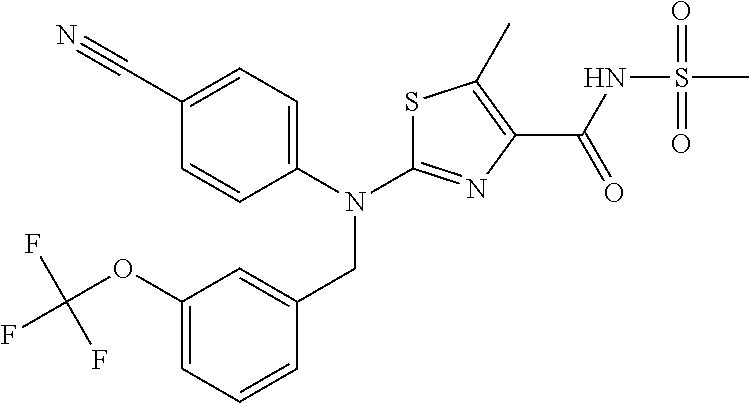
S1C(N(C2=CC=C(C#N)C=C2)CC2=CC(OC(F)(F)F)=CC=C2)=NC(C(NS(C)(=O)=O)=O)=C1C
